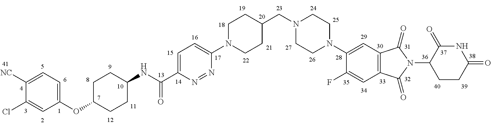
N1=NC(C(NC2CCC(OC3=CC=C([NC])C(Cl)=C3)CC2)=O)=CC=C1N1CCC(CN2CCN(C3=CC4=C(C(=O)N(C5CCC(=O)NC5=O)C4=O)C=C3F)CC2)CC1
